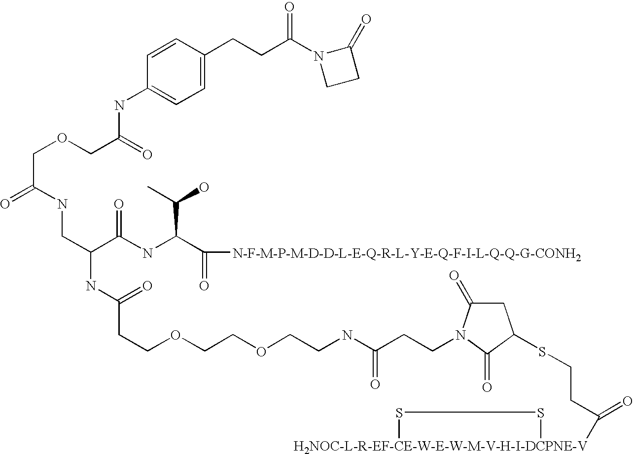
C1=CC(CCC(N2CCC2=O)=O)=CC=C1NC(COCC(=O)NCC(NC(CCOCCOCCNC(CCN1C(=O)CC(SCCC([H2NOC-L-R-EF-CE-W-E-W-M-V-H-I-DCPNE-V]2SS2)=O)C1=O)=O)=O)C(NC(C([N-F-M-P-M-D-D-L-E-Q-R-L-Y-E-Q-F-I-L-Q-Q-G-CONH2])=O)C(O)C)=O)=O
